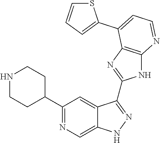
C1(C2=NC=C3C(=C2)C(C2=NC4=C(N2)N=CC=C4C2=CC=CS2)=NN3)CCNCC1
